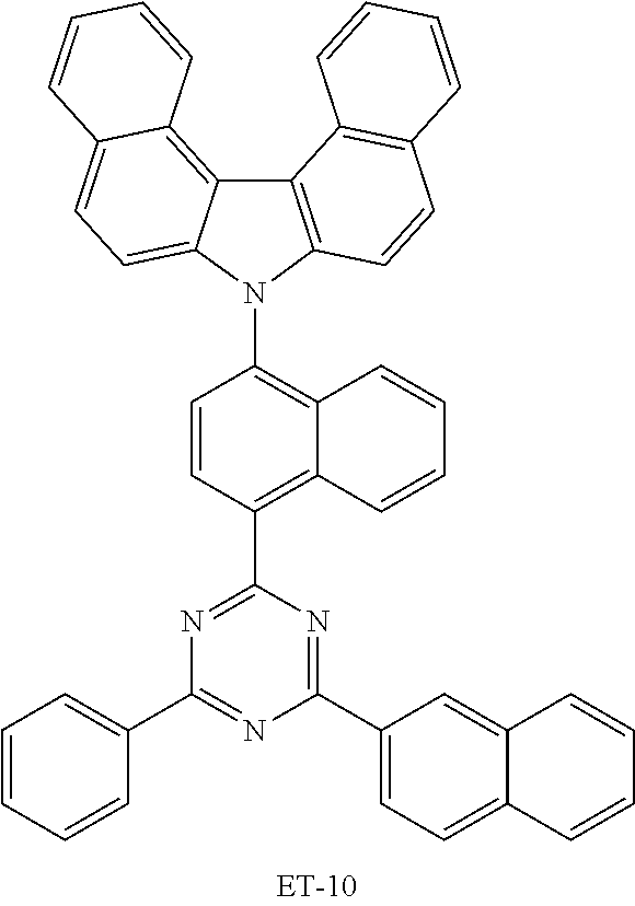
C1(C2=C3C(=C(N4C5=C(C6=C7C(=CC=C46)C=CC=C7)C4=C(C=C5)C=CC=C4)C=C2)C=CC=C3)=NC(C2=CC=CC=C2)=NC(C2=CC=C3C(=C2)C=CC=C3)=N1
